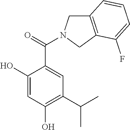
C1(O)=CC(O)=C(C(C)C)C=C1C(=O)N1CC2=C(C1)C(F)=CC=C2
